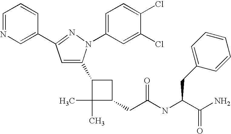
C1(CC(=O)NC(CC2=CC=CC=C2)C(N)=O)CC(C2=CC(C3=CN=CC=C3)=NN2C2=CC=C(Cl)C(Cl)=C2)C1(C)C
